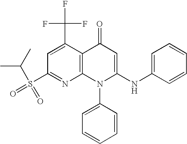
C1(S(C(C)C)(=O)=O)=NC2=C(C(C(F)(F)F)=C1)C(=O)C=C(NC1=CC=CC=C1)N2C1=CC=CC=C1
